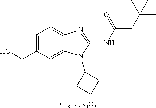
[C18H25N3O2].C1=C(CO)C=C2C(=C1)N=C(NC(=O)CC(C)(C)C)N2C1CCC1
